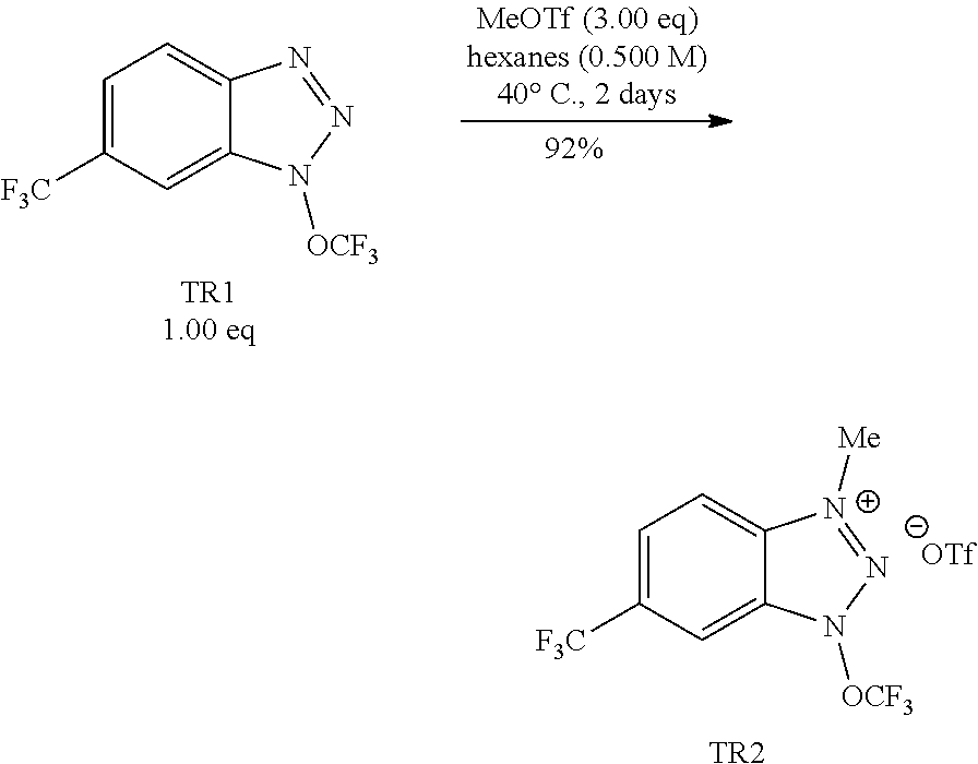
C1=C([F3C])C=C2C(=C1)[N+]([Me])=NN2[OCF3].[TR2].C1=C([F3C])C=C2C(=C1)N=NN2[OCF3].[TR11.00 eq]
